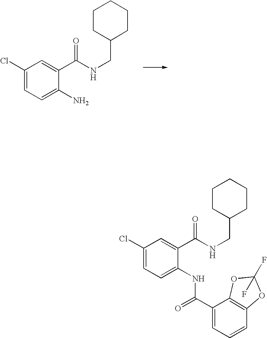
C1(Cl)=CC=C(N)C(C(NCC2CCCCC2)=O)=C1.C1(Cl)=CC=C(NC(C2=CC=CC3=C2OC(F)(F)O3)=O)C(C(NCC2CCCCC2)=O)=C1
